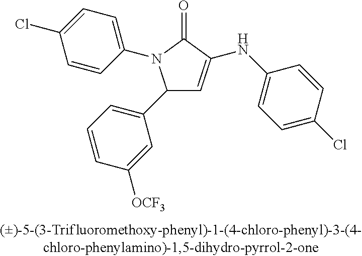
C1(C2=CC=CC([OCF3])=C2)C=C(NC2=CC=C(Cl)C=C2)C(=O)N1C1=CC=C(Cl)C=C1
